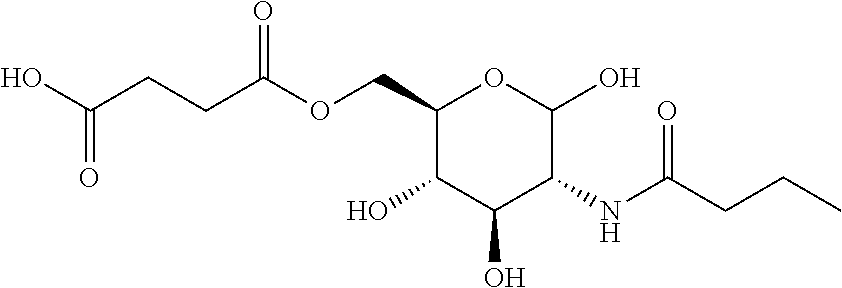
O(CC1C(O)C(O)C(NC(CCC)=O)C(O)O1)C(CCC(O)=O)=O
